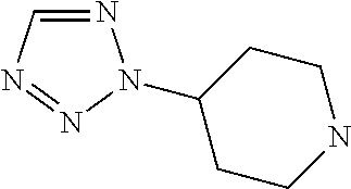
N1=CN=NN1C1CCNCC1
